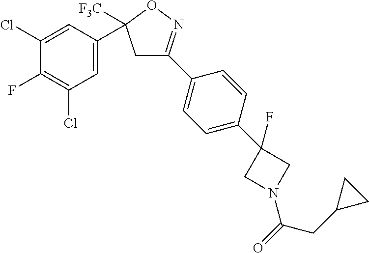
C1=C(C2([F3C])CC(C3=CC=C(C4(F)CN(C(=O)CC5CC5)C4)C=C3)=NO2)C=C(Cl)C(F)=C1Cl
